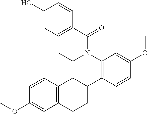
C1(N(C(C2=CC=C(O)C=C2)=O)CC)=C(C2CC3=C(CC2)C=C(OC)C=C3)C=CC(OC)=C1
